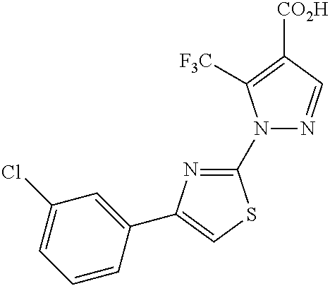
C1(N2N=CC([CO2H])=C2[F3C])=NC(C2=CC(Cl)=CC=C2)=CS1
